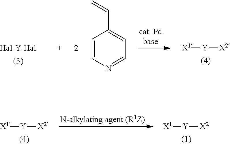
[X1][Y][X2].[X1][Y][X2].[X1][Y][X2].C1=CN=CC=C1C=C
